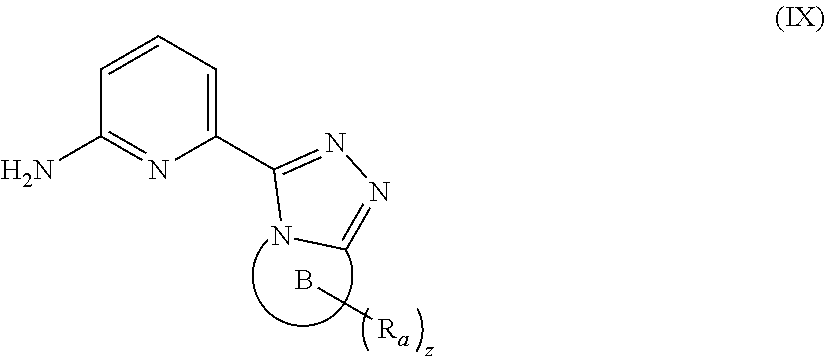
B[Ra].C1(C2=NN=CN2)=CC=CC(N)=N1
